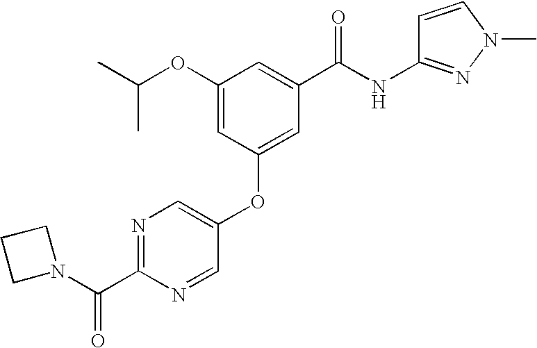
CC(OC1=CC(OC2=CN=C(C(N3CCC3)=O)N=C2)=CC(C(NC2=NN(C)C=C2)=O)=C1)C
